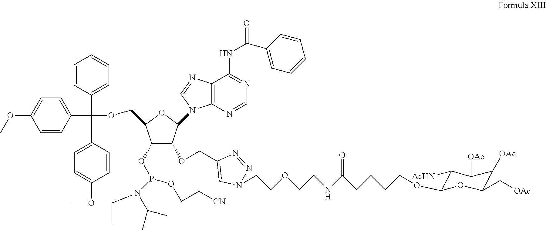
C1=CC(C2(C3=CC=C(OC)C=C3)OCC3C(C(OCC4=CN(CCOCCNC(CCCCOC5C([AcHN])C([OAc])C([OAc])C(C[OAc])O5)=O)N=N4)C(N4C5=C(C(NC(C6=CC=CC=C6)=O)=NC=N5)N=C4)O3)OP(OCC[CN])N(C(C)C)C(C)O(C)C3=CC=C2C=C3)=CC=C1
